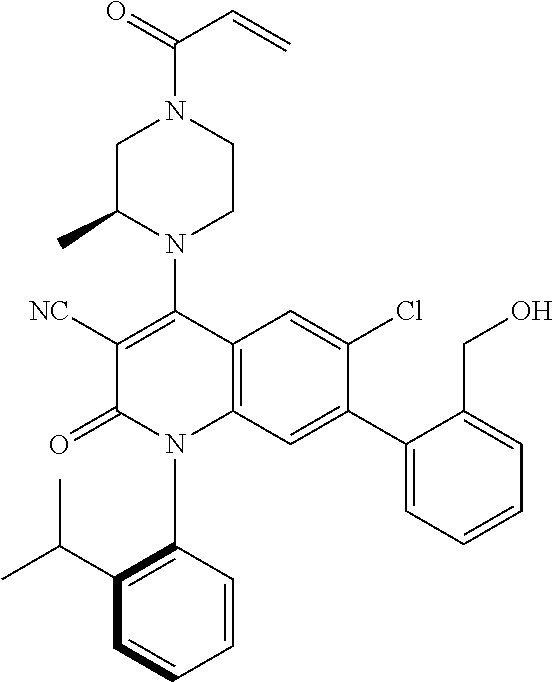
C1C(C)N(C2=C([NC])C(=O)N(C3=C(C(C)C)C=CC=C3)C3=C2C=C(Cl)C(C2=CC=CC=C2CO)=C3)CCN1C(=O)C=C
